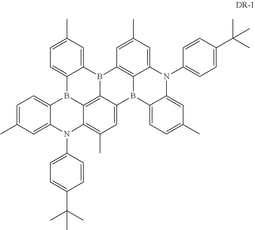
C12=CC(C)=CC=C1B1C3=C4B2C2=C5B(C4=CC(C)=C3N(C3=CC=C(C(C)(C)C)C=C3)C3=CC(C)=CC=C13)C1=CC=C(C)C=C1N(C1=CC=C(C(C)(C)C)C=C1)C5=CC(C)=C2
